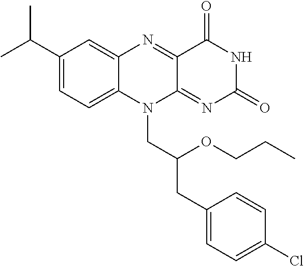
C1(C(C)C)=CC=C2C(=C1)N=C1C(=NC(=O)NC1=O)N2CC(CC1=CC=C(Cl)C=C1)OCCC
